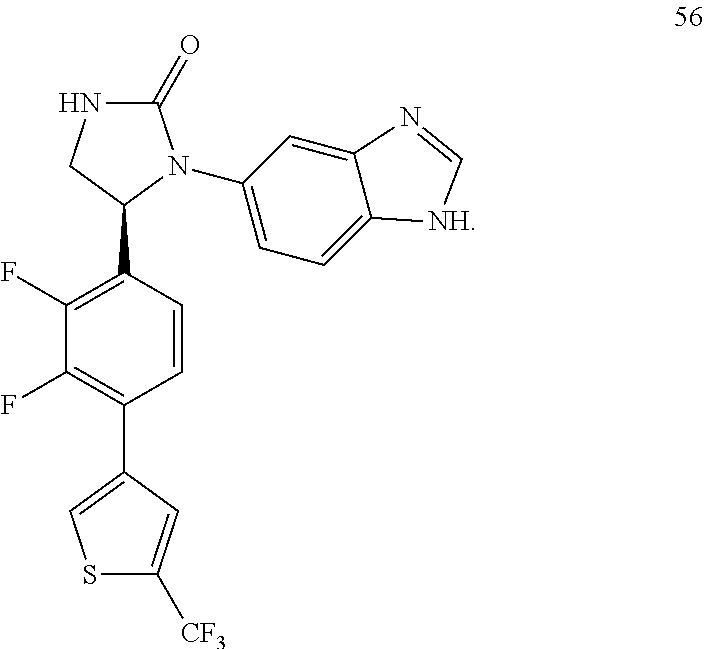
C1(=O)NCC(C2=C(F)C(F)=C(C3=CSC([CF3])=C3)C=C2)N1C1=CC=C2C(=C1)N=C[NH]2
